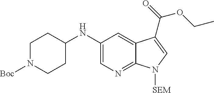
C1=C(NC2CCN([Boc])CC2)C=C2C(=N1)N([SEM])C=C2C(=O)OCC
